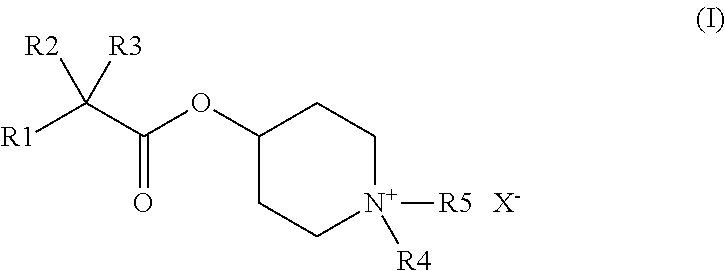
[X-].[R1]C(C(OC1CC[N+]([R5])([R4])CC1)=O)([R3])[R2]
